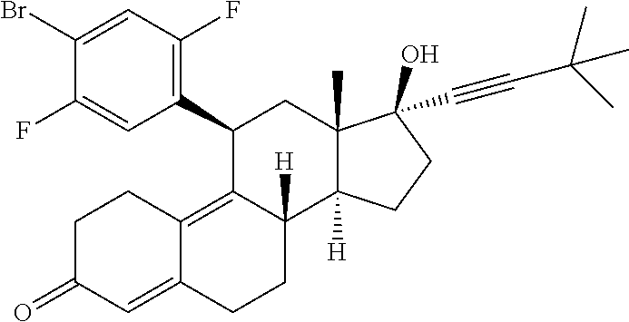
C1(C2=C(F)C=C(Br)C(F)=C2)C2=C3C(=CC(=O)CC3)CCC2([H])C2([H])C(C)(C1)C(C#CC(C)(C)C)(O)CC2
